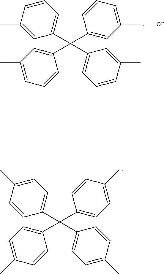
C1=CC(C)=CC(C(C2=CC(C)=CC=C2)(C2=CC(C)=CC=C2)C2=CC=CC(C)=C2)=C1.C1=C(C)C=CC(C(C2=CC=C(C)C=C2)(C2=CC=C(C)C=C2)C2=CC=C(C)C=C2)=C1
